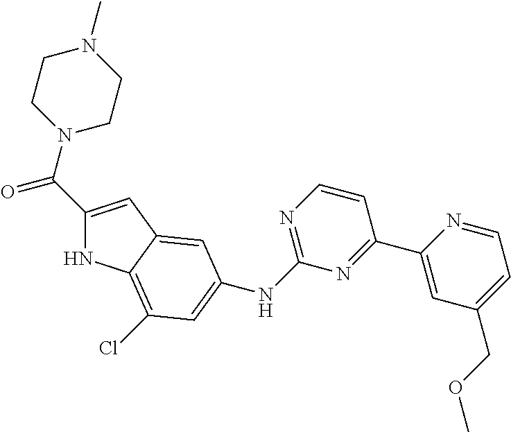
C1(C(=O)N2CCN(C)CC2)=CC2=CC(NC3=NC=CC(C4=CC(COC)=CC=N4)=N3)=CC(Cl)=C2N1
